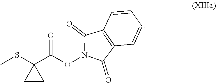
CSC1(C(ON2C(=O)C3=C(C2=O)C=CC=C3)=O)CC1
